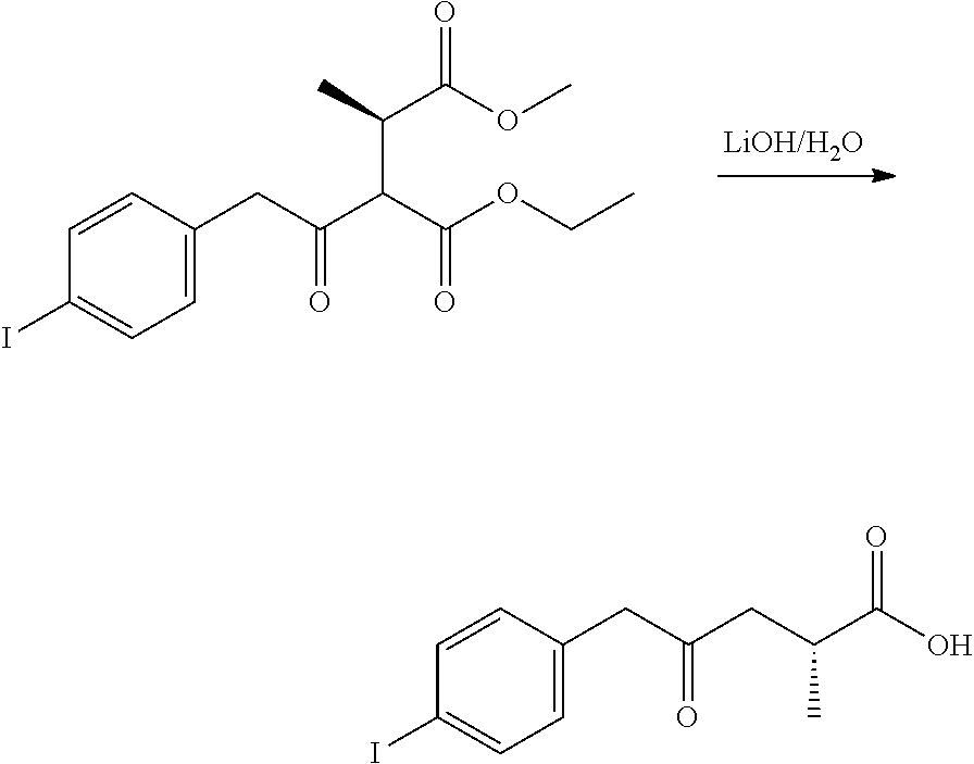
C1=C(CC(C(C(OCC)=O)C(C)C(OC)=O)=O)C=CC(I)=C1.C1=C(CC(CC(C(O)=O)C)=O)C=CC(I)=C1
